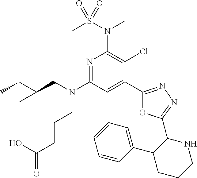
C1(C2=CC(N(CC3C(C)C3)CCCC(=O)O)=NC(N(S(C)(=O)=O)C)=C2Cl)=NN=C(C2NCCCC2C2=CC=CC=C2)O1
